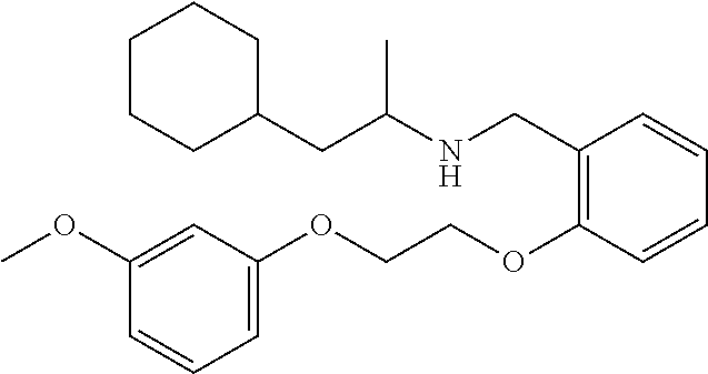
C(C1=C(OCCOC2=CC=CC(OC)=C2)C=CC=C1)NC(C)CC1CCCCC1
